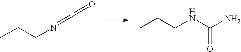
NC(NCCC)=O.N(CCC)=CC=O
